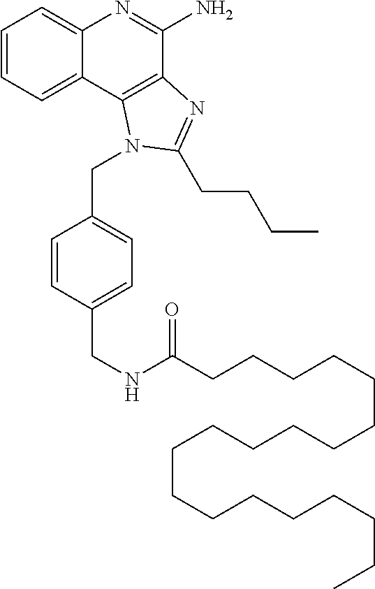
C1=CC=C2C(=C1)N=C(N)C1=C2N(CC2=CC=C(CNC(CCCCCCCCCCCCCCCCCCC)=O)C=C2)C(CCCC)=N1
